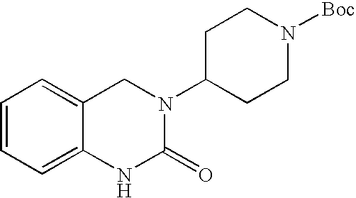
C1=CC=C2C(=C1)CN(C1CCN([Boc])CC1)C(=O)N2
